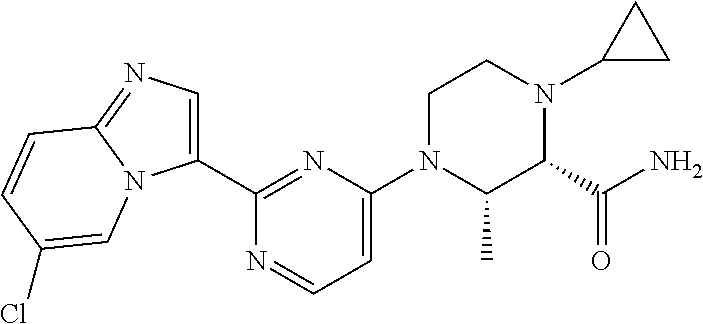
C1(C2=NC(N3C(C)C(C(N)=O)N(C4CC4)CC3)=CC=N2)=CN=C2N1C=C(Cl)C=C2
